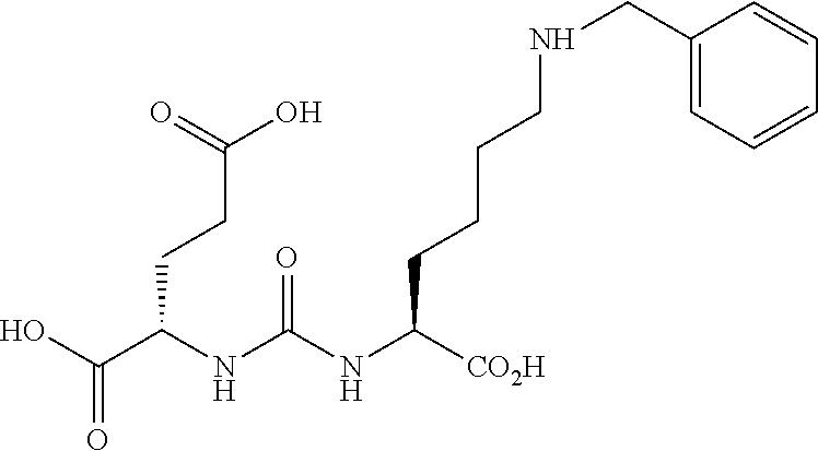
OC(C(NC(NC([CO2H])CCCCNCC1=CC=CC=C1)=O)CCC(O)=O)=O
